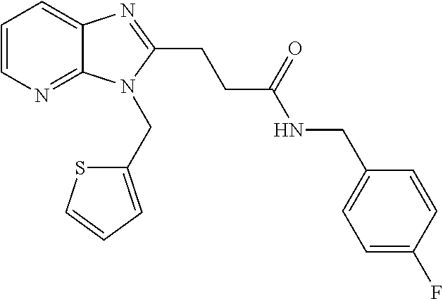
C1=CN=C2C(=C1)N=C(CCC(NCC1=CC=C(F)C=C1)=O)N2CC1=CC=CS1
